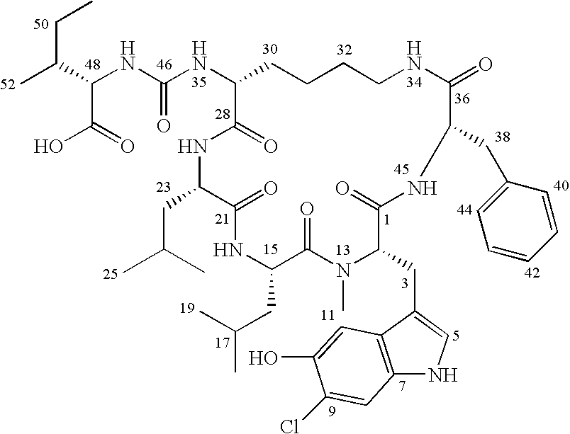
CC(C(NC(NC1CCCCNC(=O)C(CC2=CC=CC=C2)NC(=O)C(CC2=CNC3=C2C=C(O)C(Cl)=C3)N(C)C(=O)C(CC(C)C)NC(=O)C(CC(C)C)NC1=O)=O)C(=O)O)CC
